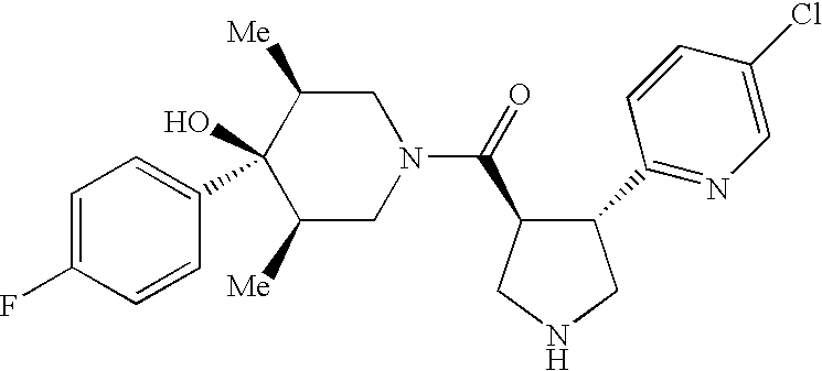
C1=C(F)C=CC(C2(O)C([Me])CN(C(=O)C3C(C4=NC=C(Cl)C=C4)CNC3)CC2[Me])=C1
